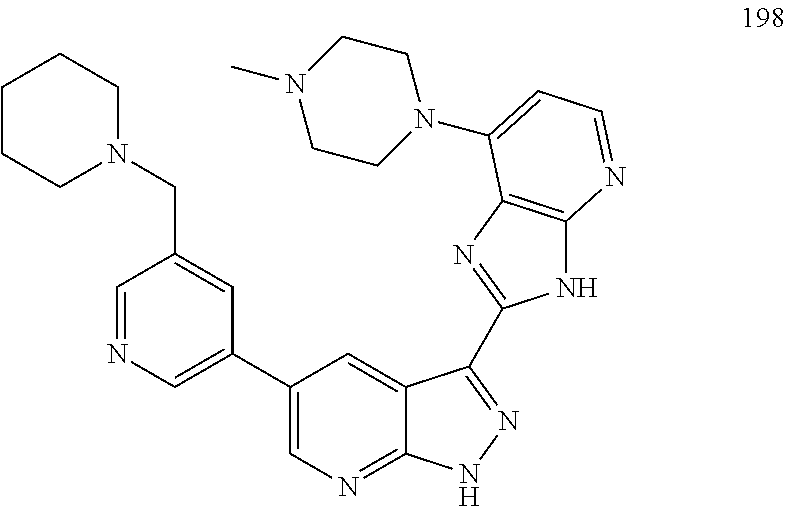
C1=NC=C(C2=CN=C3C(=C2)C(C2=NC4=C(N2)N=CC=C4N2CCN(C)CC2)=NN3)C=C1CN1CCCCC1
